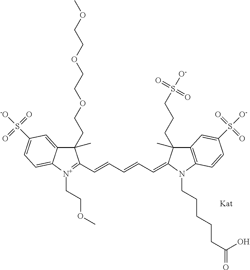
C1(CCOCCOCCOC)(C)C2=CC(S(=O)(=O)[-O])=CC=C2[N+](CCOC)=C1C=CC=CC=C1C(CCCS(=O)(=O)[O-])(C)C2=C(N1CCCCCC(=O)O)C=CC(S(=O)(=O)[O-])=C2
